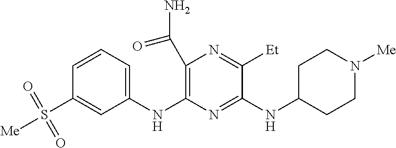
C1=CC=C(NC2=C(C(=O)N)N=C([Et])C(NC3CCN([Me])CC3)=N2)C=C1S([Me])(=O)=O
